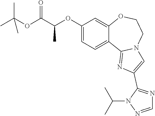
C1=C(OC(C(OC(C)(C)C)=O)C)C=C2C(=C1)C1=NC(C3=NC=NN3C(C)C)=CN1CCO2
